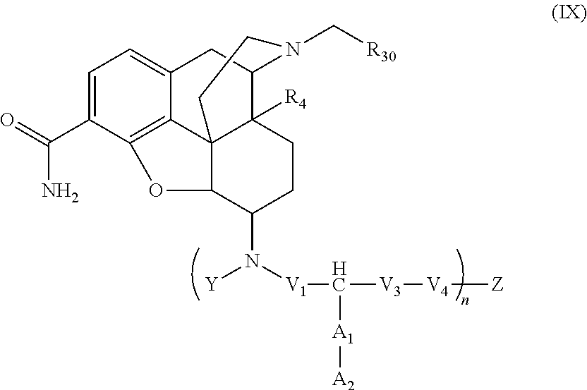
[Y]N([V1]C([V3][V4][Z])[A1][A2])C1CCC2([R4])C34C1OC1=C3C(=CC=C1C(=O)N)CC2N(C[R30])CC4
